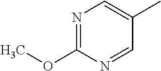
C1(OC)=NC=C(C)C=N1
